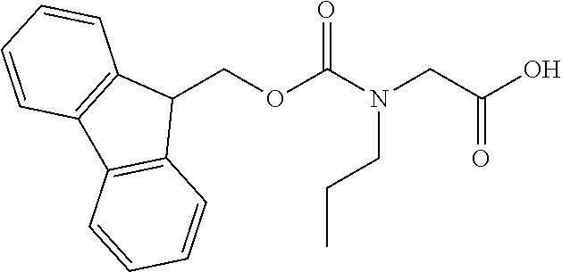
C1(COC(N(CC(O)=O)CCC)=O)C2=C(C3=C1C=CC=C3)C=CC=C2
